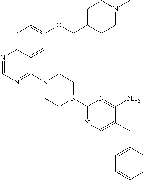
C1=C2C(=CC(OCC3CCN(C)CC3)=C1)C(N1CCN(C3=NC=C(CC4=CC=CC=C4)C(N)=N3)CC1)=NC=N2
